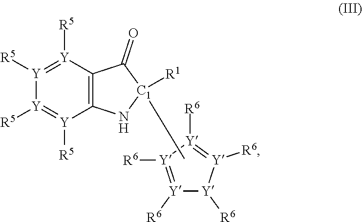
C12=C(N[C1]([R1])(C)C1=O)[Y]([R5])=[Y]([R5])[Y]([R5])=[Y]2[R5].[Y]1([R6])=[Y]([R6])[Y]([R6])=[Y]([R6])[Y]1[R6]
